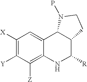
C1([X])=C([Y])C([Z])=C2C(=C1)C1C(C([R])N2)CCN1P
